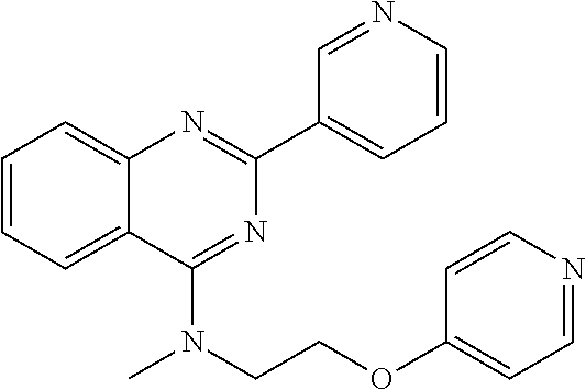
C1=CC=C2C(=C1)N=C(C1=CC=CN=C1)N=C2N(C)CCOC1=CC=NC=C1
